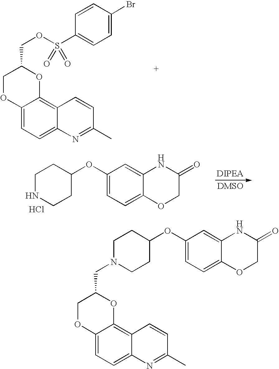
C12=CC=C3C(=C1OC(COS(=O)(C1=CC=C(Br)C=C1)=O)CO2)C=CC(C)=N3.C1(OC2CCNCC2)=CC=C2C(=C1)NC(=O)CO2.Cl.C12=CC=C3C(=C1OC(CN1CCC(OC4=CC=C5C(=C4)NC(=O)CO5)CC1)CO2)C=CC(C)=N3
